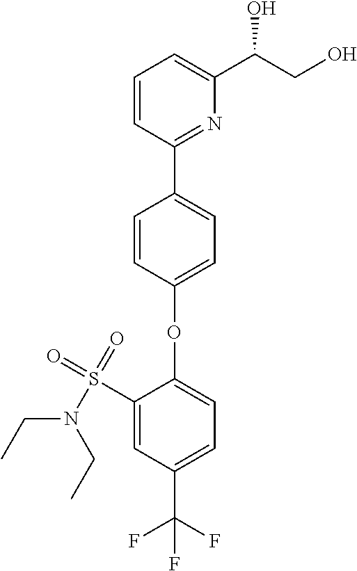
C1=C(OC2=CC=C(C(F)(F)F)C=C2S(=O)(=O)N(CC)CC)C=CC(C2=NC(C(CO)O)=CC=C2)=C1
